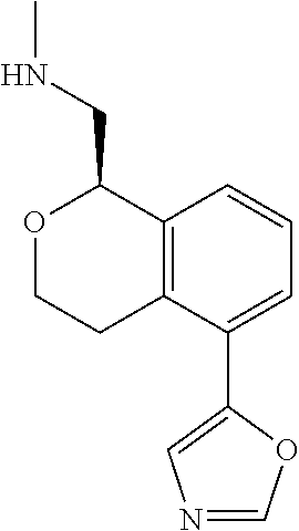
C12=C(C(C3=CN=CO3)=CC=C1)CCOC2CNC
